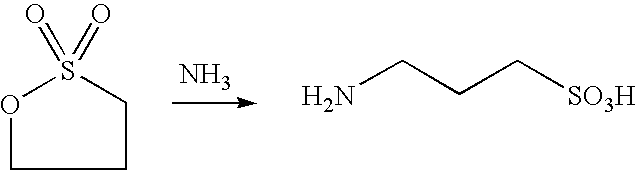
N.C(CC[SO3H])N.C1CS(=O)(=O)OC1
